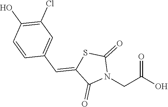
O=C(O)CN1C(=O)SC(=CC2=CC(Cl)=C(O)C=C2)C1=O
